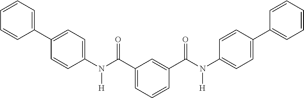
C1=CC=C(C2=CC=C(N(C(C3=CC=CC(C(N(C4=CC=C(C5=CC=CC=C5)C=C4)[H])=O)=C3)=O)[H])C=C2)C=C1
